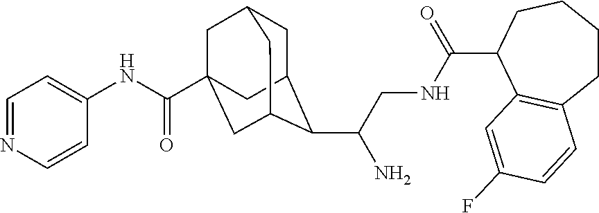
C1C2C(C(CNC(=O)C3CCCCC4=C3C=C(F)C=C4)N)C3CC(C(NC4=CC=NC=C4)=O)(CC1C3)C2
